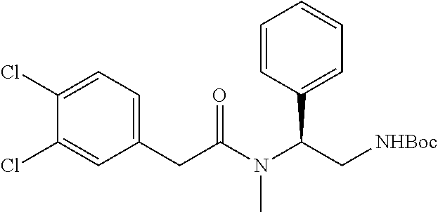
C1=CC(C(C[NHBoc])N(C(CC2=CC=C(Cl)C(Cl)=C2)=O)C)=CC=C1
